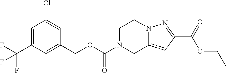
C1=C(C(F)(F)F)C=C(COC(N2CC3=CC(C(OCC)=O)=NN3CC2)=O)C=C1Cl
